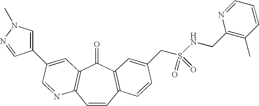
C1=CC2=C(C(=O)C3=C1N=CC(C1=CN(C)N=C1)=C3)C=C(CS(NCC1=C(C)C=CC=N1)(=O)=O)C=C2
